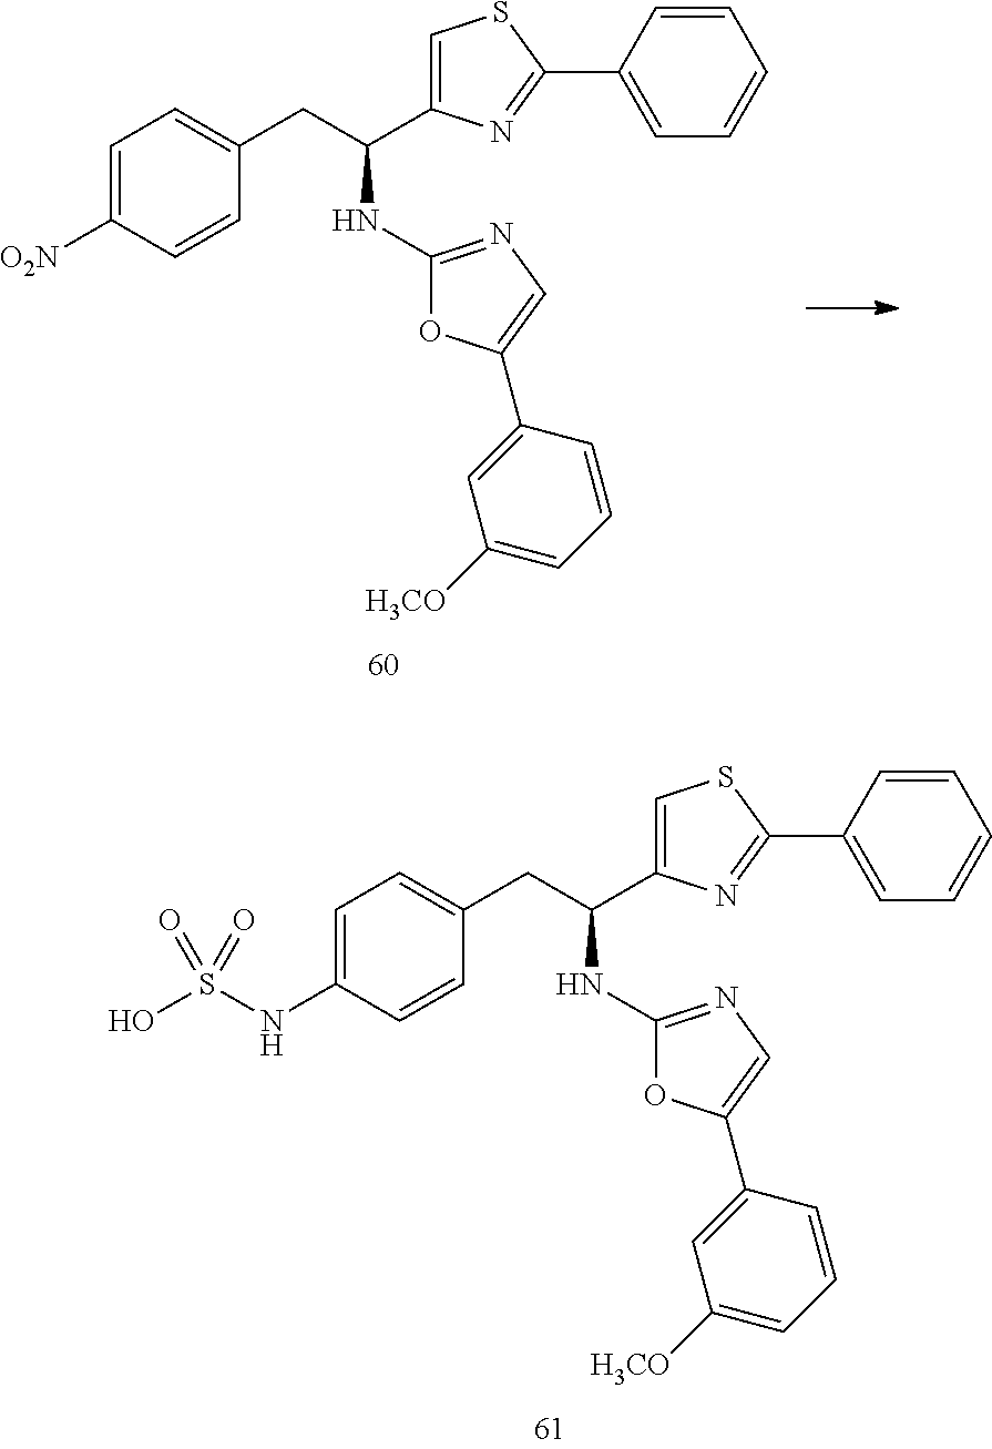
C1=C([O2N])C=CC(CC(NC2=NC=C(C3=CC([H3CO])=CC=C3)O2)C2=CSC(C3=CC=CC=C3)=N2)=C1.C1=C(NS(O)(=O)=O)C=CC(CC(NC2=NC=C(C3=CC([H3CO])=CC=C3)O2)C2=CSC(C3=CC=CC=C3)=N2)=C1
